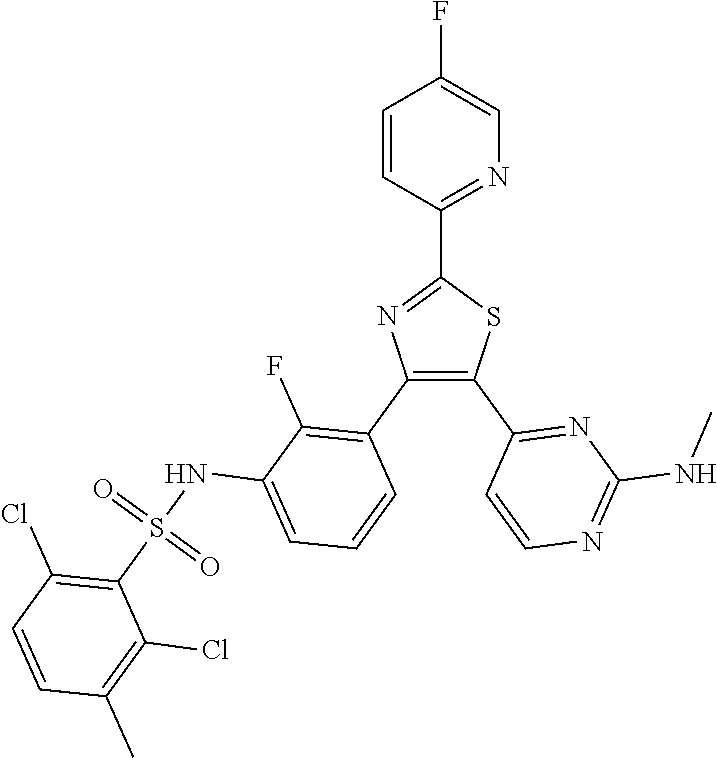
C1(C2=NC=C(F)C=C2)=NC(C2=C(F)C(NS(C3=C(Cl)C=CC(C)=C3Cl)(=O)=O)=CC=C2)=C(C2=NC(NC)=NC=C2)S1
